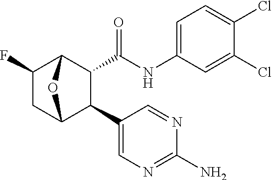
C12C(C(NC3=CC=C(Cl)C(Cl)=C3)=O)C(C3=CN=C(N)N=C3)C(CC1F)O2
